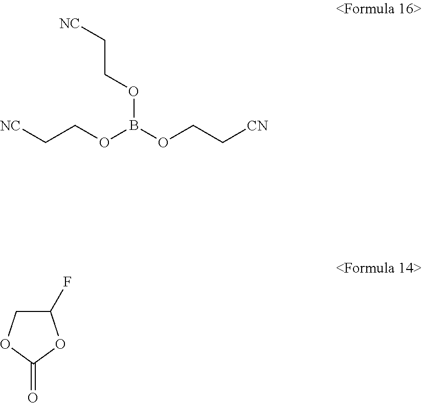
[NC]CCOB(OCC[CN])OCC[NC].C1(F)COC(=O)O1
